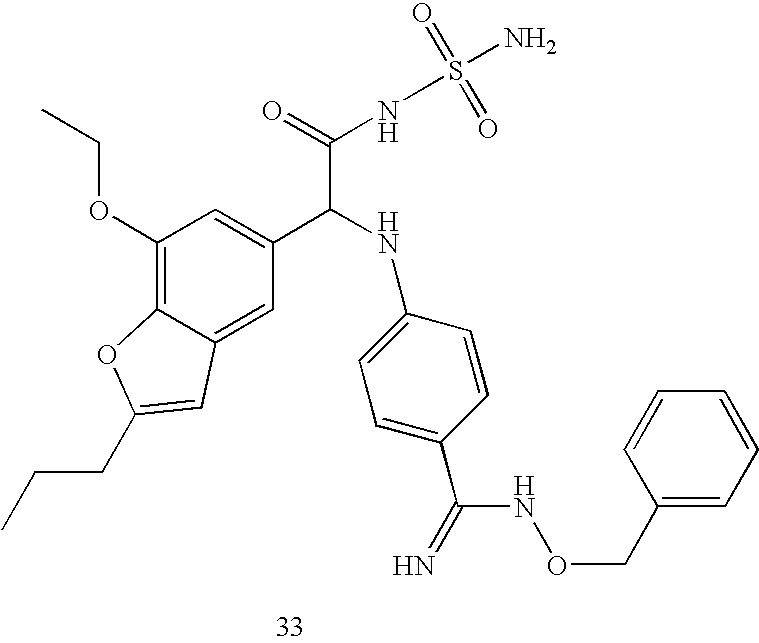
C1(OCC)=C2C(=CC(C(NC3=CC=C(C(=N)NOCC4=CC=CC=C4)C=C3)C(=O)NS(=O)(=O)N)=C1)C=C(CCC)O2
